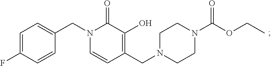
C1=C(CN2C(=O)C(O)=C(CN3CCN(C(OCC)=O)CC3)C=C2)C=CC(F)=C1
